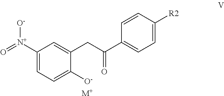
C1([N+](=O)[O-])=CC=C([O-])C(CC(C2=CC=C([R2])C=C2)=O)=C1.[M+]
